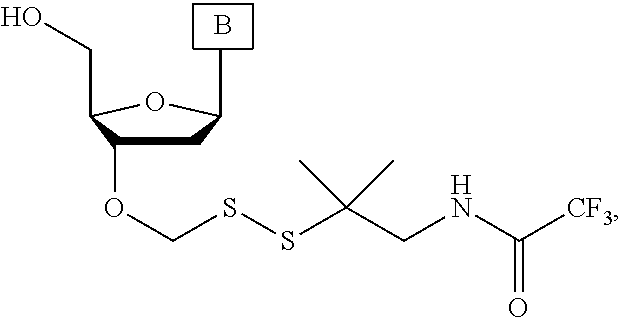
CC1CC(OCSSC(CNC([CF3])=O)(C)C)C(CO)O1.B
